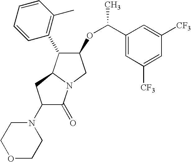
C1(N2CCOCC2)C(=O)N2C(C1)C(C1=C(C)C=CC=C1)C(OC(C)C1=CC([CF3])=CC([CF3])=C1)C2
